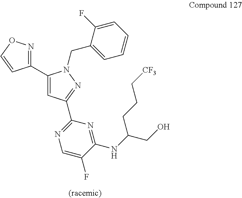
C1(C2=CC(C3=NC=C(F)C(NC(CO)CCC[CF3])=N3)=NN2CC2=CC=CC=C2F)=NOC=C1
